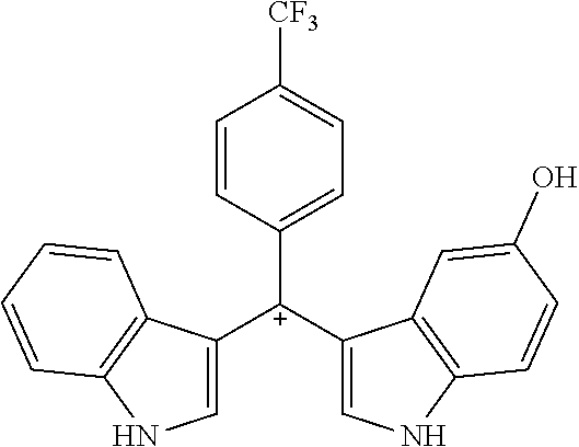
C1([C+](C2=CNC3=C2C=C(O)C=C3)C2=CNC3=C2C=CC=C3)=CC=C([CF3])C=C1
